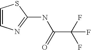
C1=CN=C(NC(C(F)(F)F)=O)S1
